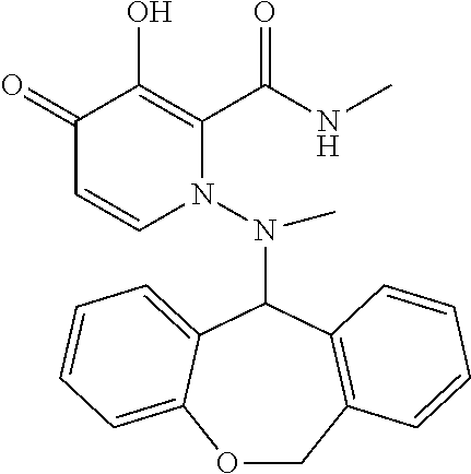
C1(=O)C=CN(N(C2C3=CC=CC=C3OCC3=C2C=CC=C3)C)C(C(NC)=O)=C1O
